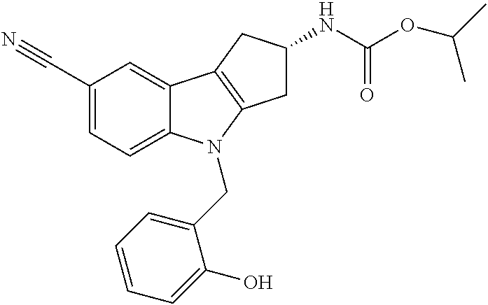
C1(C#N)=CC=C2C(=C1)C1=C(N2CC2=CC=CC=C2O)CC(NC(OC(C)C)=O)C1
